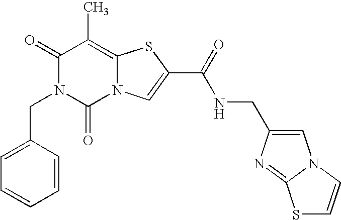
C1(=O)N(CC2=CC=CC=C2)C(=O)N2C(=C1C)SC(C(=O)NCC1=CN3C(=N1)SC=C3)=C2
